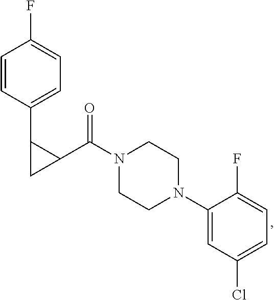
C1=CC(C2CC2C(N2CCN(C3=CC(Cl)=CC=C3F)CC2)=O)=CC=C1F
